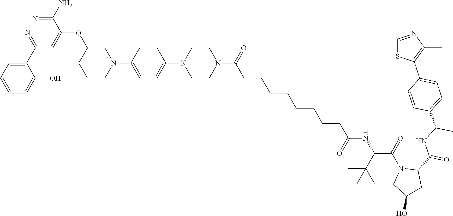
C1=CC=C(O)C(C(C=C(C(=N)N)OC2CCCN(C3=CC=C(N4CCN(C(CCCCCCCCC(NC(C(N5CC(O)CC5C(=O)NC(C)C5=CC=C(C6=C(C)N=CS6)C=C5)=O)C(C)(C)C)=O)=O)CC4)C=C3)C2)=N)=C1
